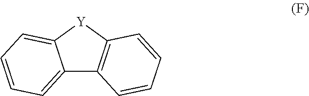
C12=CC=CC=C1[Y]C1=C2C=CC=C1
